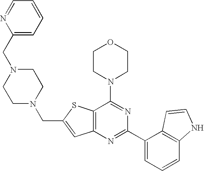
C12=C(N=C(C3=CC=CC4=C3C=CN4)N=C1N1CCOCC1)C=C(CN1CCN(CC3=CC=CC=N3)CC1)S2
